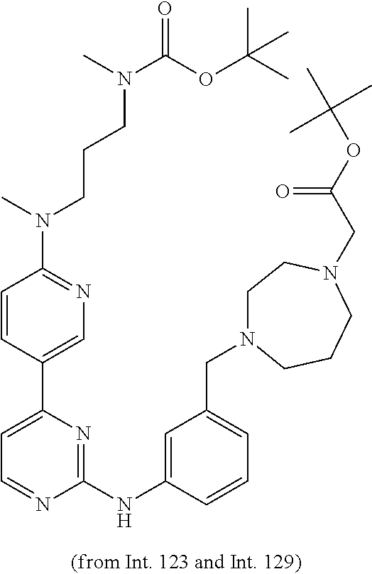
C1(NC2=CC(CN3CCN(CC(OC(C)(C)C)=O)CCC3)=CC=C2)=NC(C2=CN=C(N(CCCN(C(=O)OC(C)(C)C)C)C)C=C2)=CC=N1
